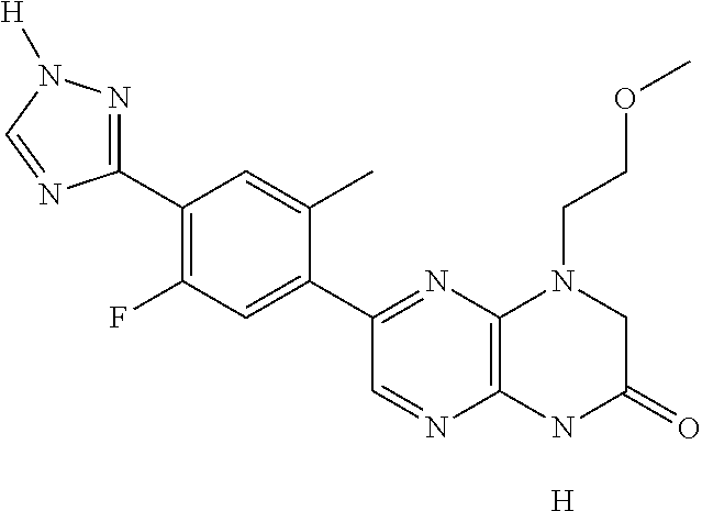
C12=C(NC(=O)CN1CCOC)N=CC(C1=CC(F)=C(C3=NN([H])C=N3)C=C1C)=N2.[H]
